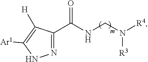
N1=C(C(NCN([R4])[R3])=O)C([H])=C([Ar1])N1
